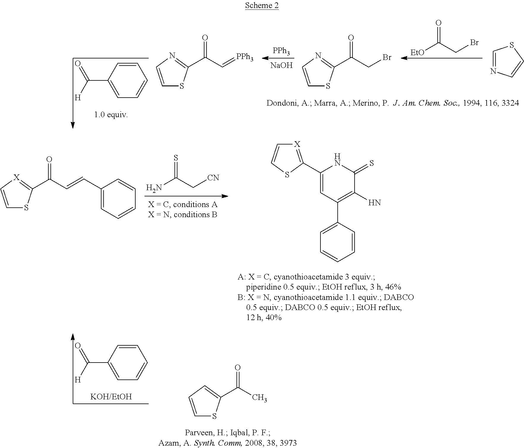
[PPh3].[NaOH].[EtO]C(CBr)=O.C1=CN=C(C(CBr)=O)S1.C1=NC=CS1.C1=CC(C(=O)[H])=CC=C1.C1=CN=C(C(C=[PPh3])=O)S1.C1(C2=[X]C=CS2)=CC(C2=CC=CC=C2)=C(N)C(=S)N1.NC(=S)C[CN].C1=C[X]=C(C(C=CC2=CC=CC=C2)=O)S1.C1=CC(C(=O)[H])=CC=C1.C1=CC=C(C(C)=O)S1
